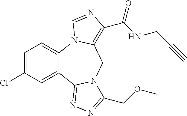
C1=C(Cl)C=C2C(=C1)N1C(=C(C(NCC#C)=O)N=C1)CN1C2=NN=C1COC
